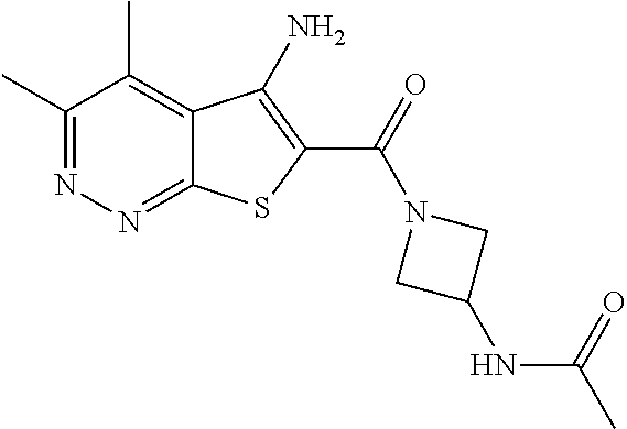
C1(C)=NN=C2C(=C1C)C(N)=C(C(=O)N1CC(NC(=O)C)C1)S2
